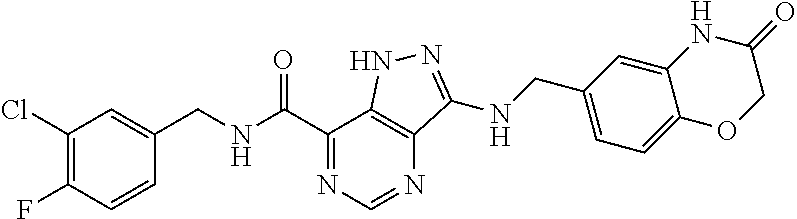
C1(Cl)=C(F)C=CC(CNC(C2=NC=NC3=C2NN=C3NCC2=CC=C3C(=C2)NC(=O)CO3)=O)=C1
